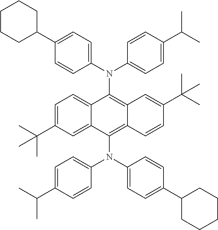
C1(N(C2=CC=C(C3CCCCC3)C=C2)C2=CC=C(C(C)C)C=C2)=C2C=CC(C(C)(C)C)=CC2=C(N(C2=CC=C(C3CCCCC3)C=C2)C2=CC=C(C(C)C)C=C2)C2=CC=C(C(C)(C)C)C=C12
